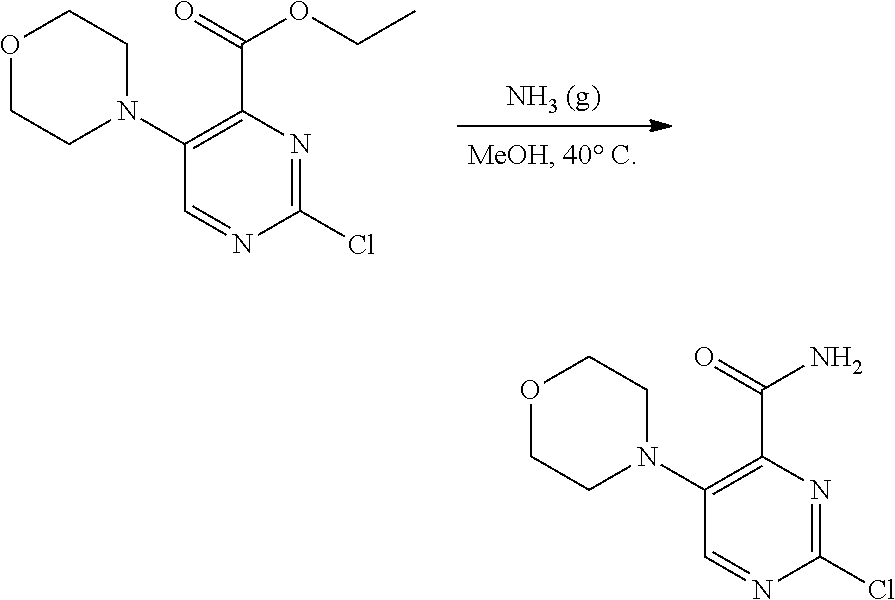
C1=NC(Cl)=NC(C(=O)OCC)=C1N1CCOCC1.C1=NC(Cl)=NC(C(=O)N)=C1N1CCOCC1
